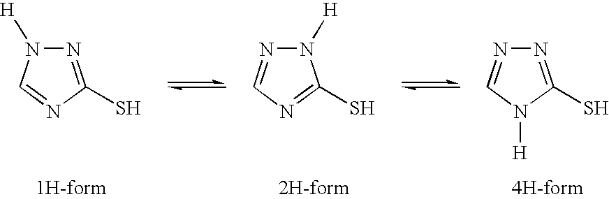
N1=CN([H])C(S)=N1.N1=CN=C(S)N1[H].N1=C(S)N=CN1[H]
